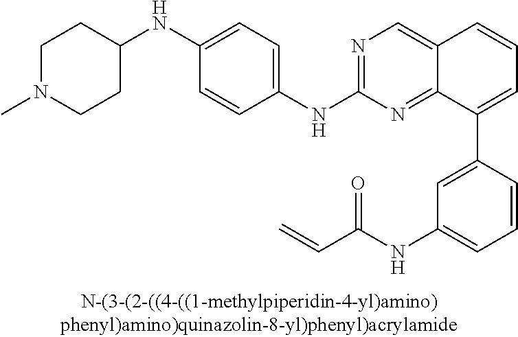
C1(NC2=CC=C(NC3=NC=C4C(=N3)C(C3=CC(NC(C=C)=O)=CC=C3)=CC=C4)C=C2)CCN(C)CC1
